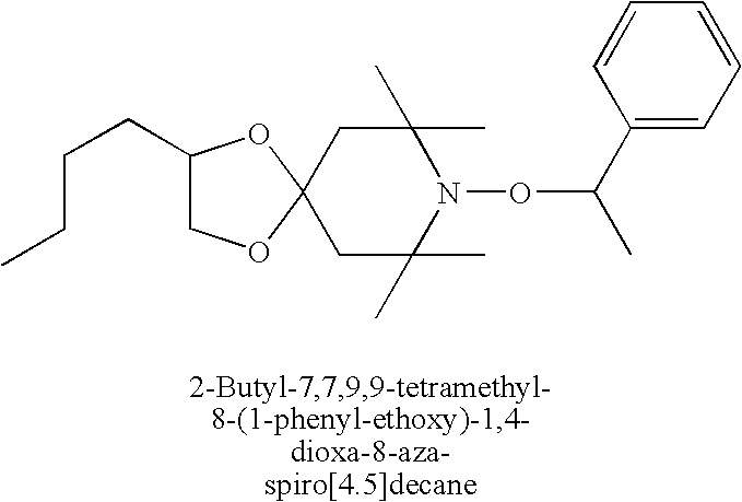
C1(CCCC)COC2(O1)CC(C)(C)N(OC(C)C1=CC=CC=C1)C(C)(C)C2
